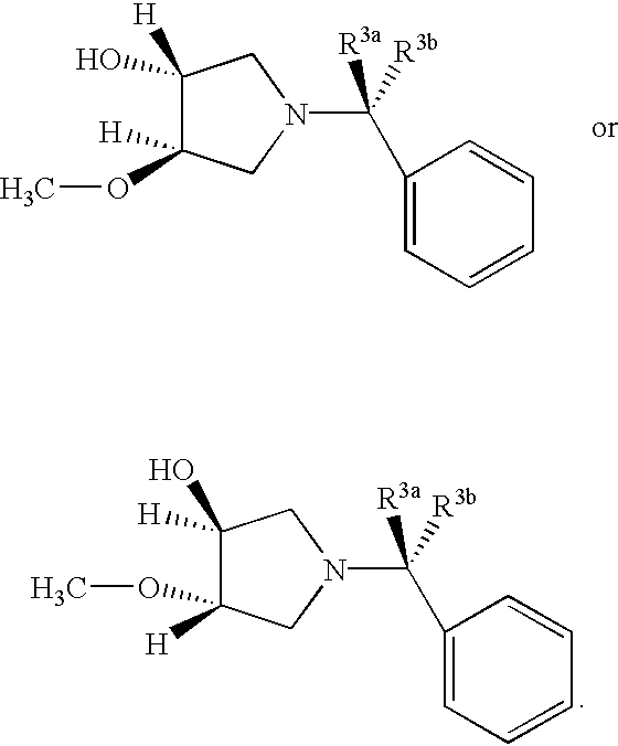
C1([H])(O)C(OC)([H])CN(C([R3a])([R3b])C2=CC=CC=C2)C1.C1(O)([H])C([H])(OC)CN(C([R3a])([R3b])C2=CC=CC=C2)C1
